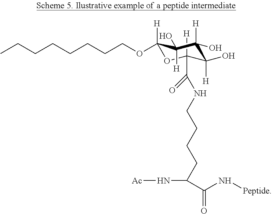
C1([H])(C(NCCCCC(N[Ac])C(=O)N[Peptide])=O)OC([H])(OCCCCCCCC)C(O)([H])C([H])(O)C1(O)[H]
